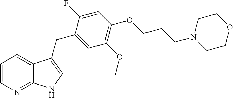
C1=CN=C2C(=C1)C(CC1=CC(OC)=C(OCCCN3CCOCC3)C=C1F)=CN2
